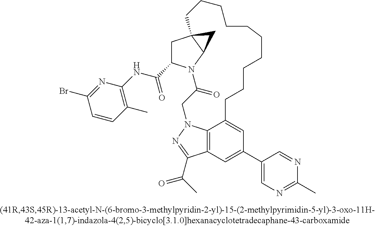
C1(C(=O)NC2=C(C)C=CC(Br)=N2)CC23C(N1C(=O)CN1C4=C(C(C(C)=O)=N1)C=C(C1=CN=C(C)N=C1)C=C4CCCCCCCCCC2)C3
